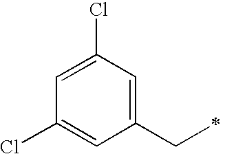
ClC1=CC(CC)=CC(Cl)=C1
